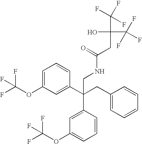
C1=C(OC(F)(F)F)C=C(C(CC2=CC=CC=C2)(C2=CC(OC(F)(F)F)=CC=C2)CNC(CC(O)(C(F)(F)F)C(F)(F)F)=O)C=C1
